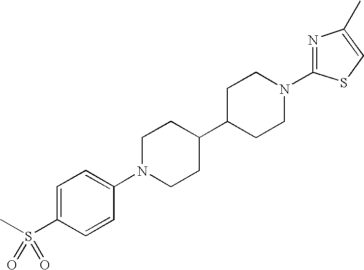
C1=C(S(C)(=O)=O)C=CC(N2CCC(C3CCN(C4=NC(C)=CS4)CC3)CC2)=C1
